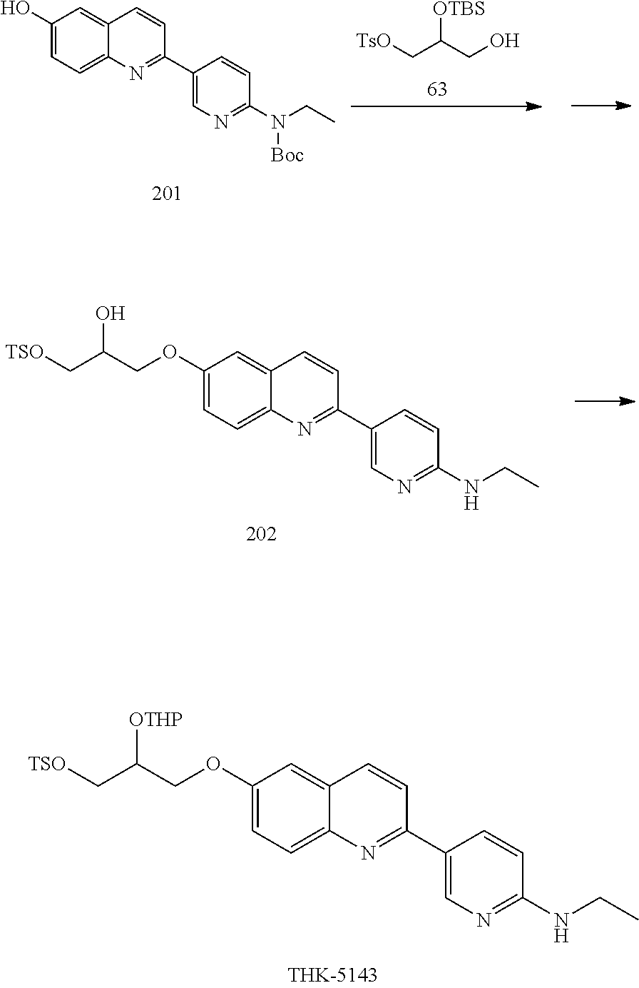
O(C1=CC=C2C(=C1)C=CC(C1=CN=C(NCC)C=C1)=N2)CC([OTHP])C[TSO].OC1=CC=C2C(=C1)C=CC(C1=CN=C(N([Boc])CC)C=C1)=N2.[TsO]CC([OTBS])CO.O(C1=CC=C2C(=C1)C=CC(C1=CN=C(NCC)C=C1)=N2)CC(O)C[TSO]
